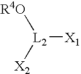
[X1][L2]([X2])[R4O]
